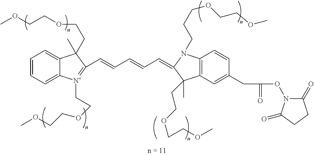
C(C=CC1=[N+](CCOCCOC)C2=CC=CC=C2C1(C)CCOCCOC)=CC=C1N(CCCOCCOC)C2=C(C1(C)CCOCCOC)C=C(CC(ON1C(=O)CCC1=O)=O)C=C2
